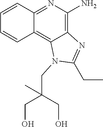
C1=CC2=NC(N)=C3C(=C2C=C1)N(CC(CO)(CO)C)C(CC)=N3
